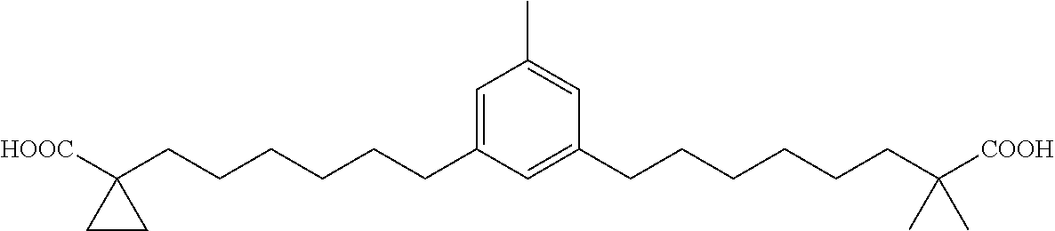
C1=C(CCCCCCC2([HOOC])CC2)C=C(CCCCCCC([COOH])(C)C)C=C1C
